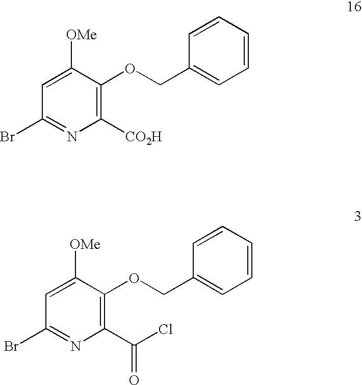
C1([CO2H])=C(OCC2=CC=CC=C2)C([OMe])=CC(Br)=N1.C1(C(=O)Cl)=C(OCC2=CC=CC=C2)C([OMe])=CC(Br)=N1
